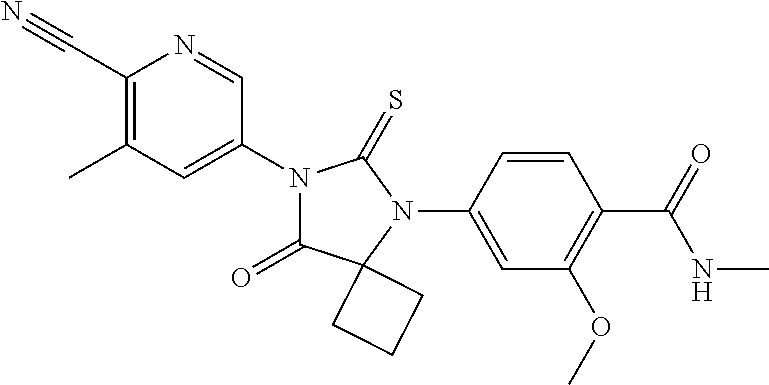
C1(C#N)=C(C)C=C(N2C(=O)C3(N(C4=CC(OC)=C(C(NC)=O)C=C4)C2=S)CCC3)C=N1
